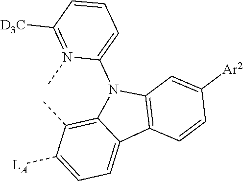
C1=C([LA])C(C)=C2C(=C1)C1=C(N2C2=CC=CC([D3C])=N2C)C=C([Ar2])C=C1
